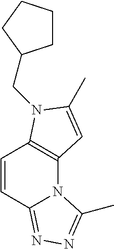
C12=C(N(CC3CCCC3)C(C)=C1)C=CC1=NN=C(C)N21
